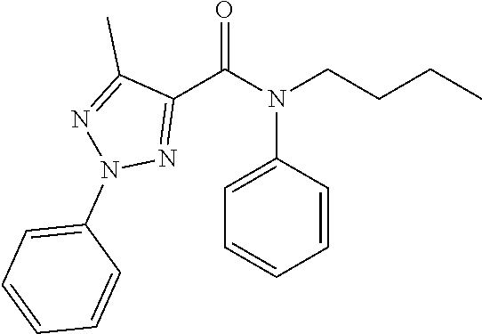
C1(C(N(CCCC)C2=CC=CC=C2)=O)=NN(C2=CC=CC=C2)N=C1C
